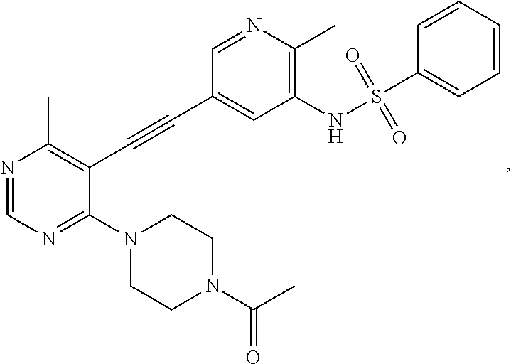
N1=CN=C(N2CCN(C(C)=O)CC2)C(C#CC2=CC(NS(=O)(=O)C3=CC=CC=C3)=C(C)N=C2)=C1C
